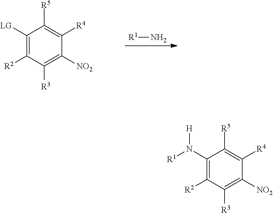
C1([LG])=C([R2])C([R3])=C([NO2])C([R4])=C1[R5].[R1]N.C1(N([R1])[H])=C([R2])C([R3])=C([NO2])C([R4])=C1[R5]
